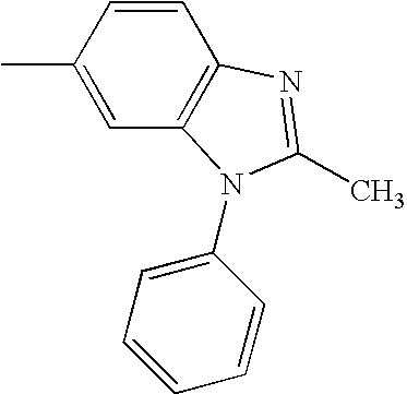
CC1=NC2=C(C=C(C)C=C2)N1C1=CC=CC=C1
